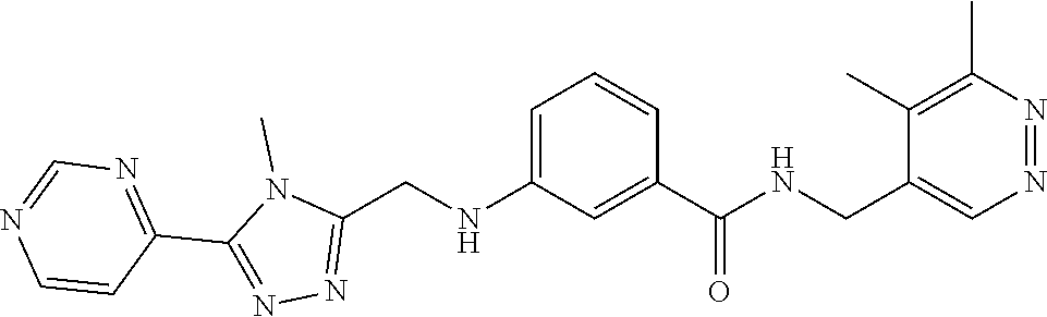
N1(C)C(CNC2=CC=CC(C(NCC3=CN=NC(C)=C3C)=O)=C2)=NN=C1C1=NC=NC=C1
